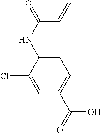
OC(=O)C1=CC=C(NC(=O)C=C)C(Cl)=C1
